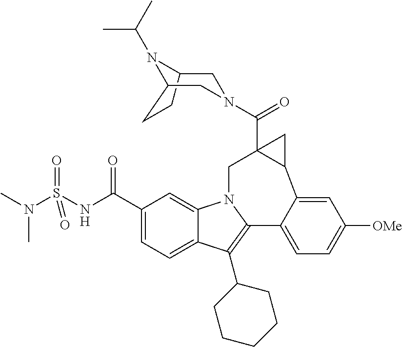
C1(C(NS(N(C)C)(=O)=O)=O)=CC=C2C(=C1)N1C(=C2C2CCCCC2)C2=CC=C([OMe])C=C2C2CC2(C(N2CC3N(C(C)C)C(CC3)C2)=O)C1
